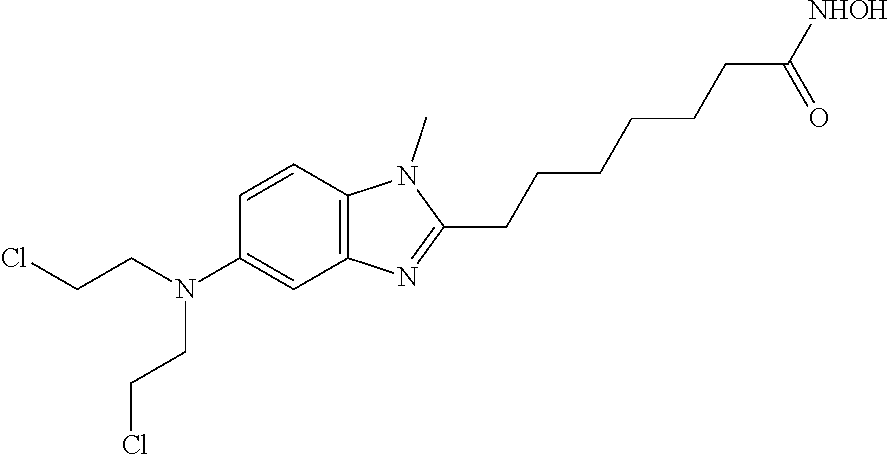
ClCCN(CCCl)C1=CC2=C(C=C1)N(C)C(CCCCCCC([NHOH])=O)=N2
